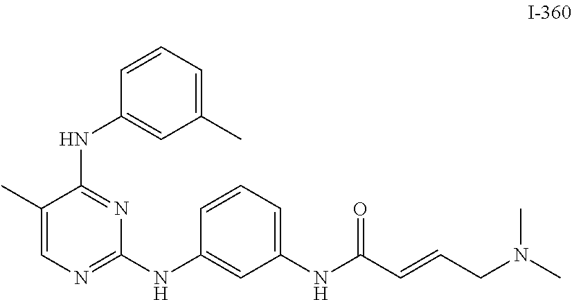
C1=CC=C(NC(=O)C=CCN(C)C)C=C1NC1=NC=C(C)C(NC2=CC(C)=CC=C2)=N1
